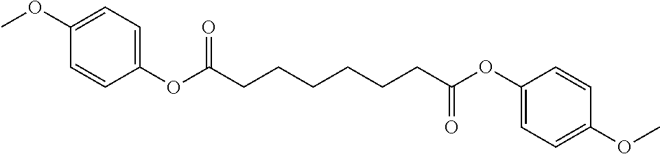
C1(OC(CCCCCCC(OC2=CC=C(OC)C=C2)=O)=O)=CC=C(OC)C=C1
